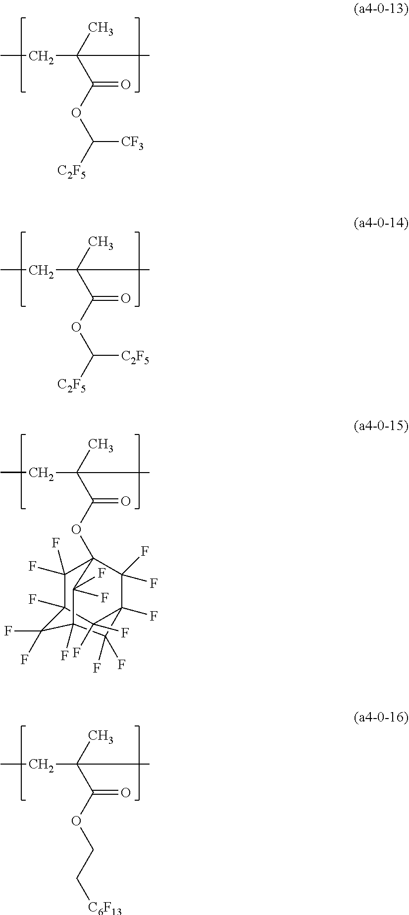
CCC(C(OC([C2F5])[CF3])=O)(C)C.CCC(C(OC([C2F5])[C2F5])=O)(C)C.CCC(C(OC12C(F)(F)C3(F)C(F)(F)C(F)(C1(F)F)C(F)(F)C(F)(C2(F)F)C3(F)F)=O)(C)C.CCC(C(OCC[C6F13])=O)(C)C
